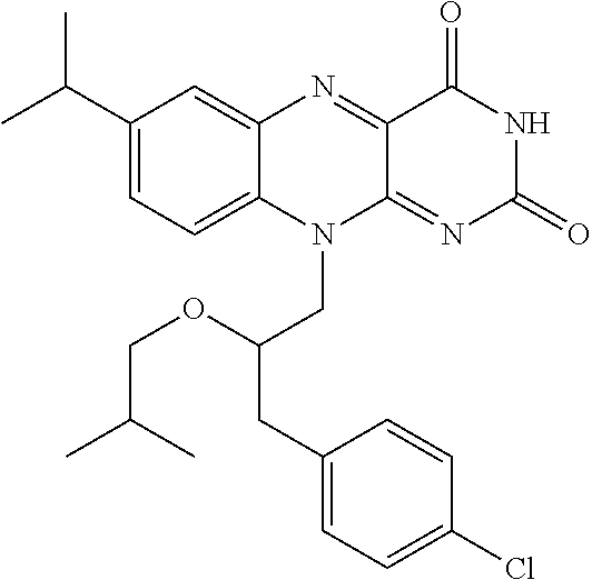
C1(C(C)C)=CC=C2C(=C1)N=C1C(=NC(=O)NC1=O)N2CC(OCC(C)C)CC1=CC=C(Cl)C=C1
